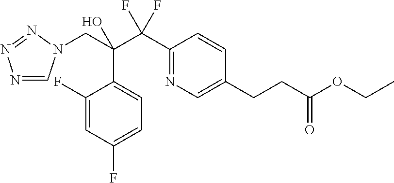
N1=CN(CC(C(C2=NC=C(CCC(OCC)=O)C=C2)(F)F)(O)C2=CC=C(F)C=C2F)N=N1
